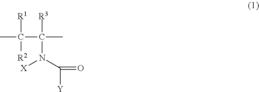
[R1]C([R2])(C)C([R3])(C)N(C([Y])=O)[X]
